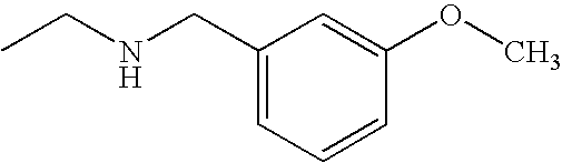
C1(CNCC)=CC=CC(OC)=C1
